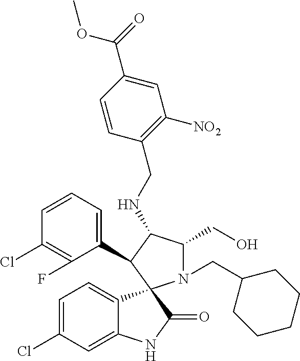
C1=C(Cl)C=C2C(=C1)C1(C(=O)N2)N(CC2CCCCC2)C(CO)C(NCC2=C([NO2])C=C(C(=O)OC)C=C2)C1C1=CC=CC(Cl)=C1F
